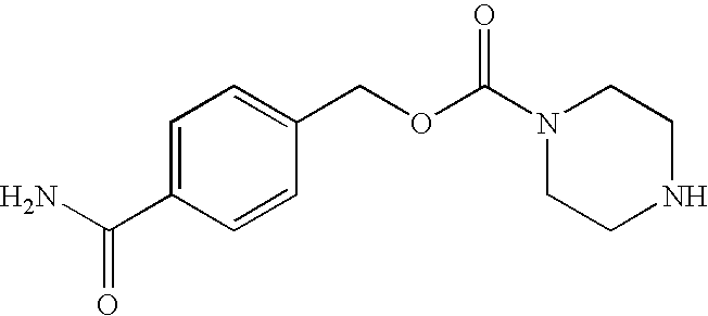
C1=C(C(N)=O)C=CC(COC(N2CCNCC2)=O)=C1
